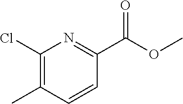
C1(Cl)=C(C)C=CC(C(OC)=O)=N1
